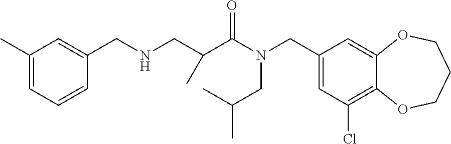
C1(CN(C(=O)C(CNCC2=CC(C)=CC=C2)C)CC(C)C)=CC(Cl)=C2C(=C1)OCCCO2
